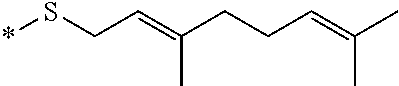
*SCC=C(CCC=C(C)C)C
